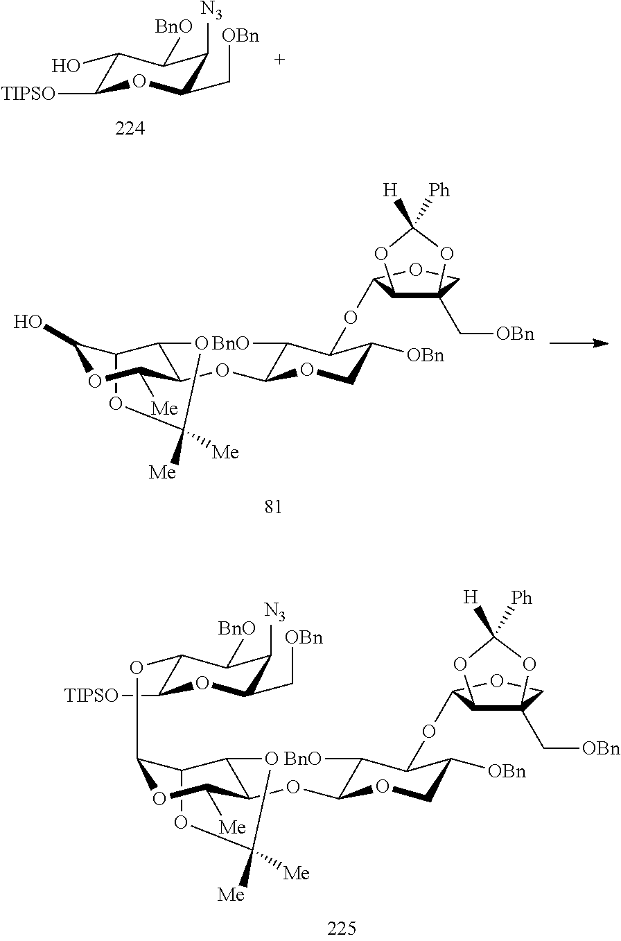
C12C(OC3C([BnO])C([N3])C(C[OBn])OC3[TIPSO])OC([Me])C(OC3C([BnO])C(OC4OCC5(C[OBn])C4OC([H])([Ph])O5)C([OBn])CO3)C1OC([Me])([Me])O2.C1(O)C([TIPSO])OC(C[OBn])C([N3])C1[BnO].C12C(O)OC([Me])C(OC3C([BnO])C(OC4OCC5(C[OBn])C4OC([H])([Ph])O5)C([OBn])CO3)C1OC([Me])([Me])O2
